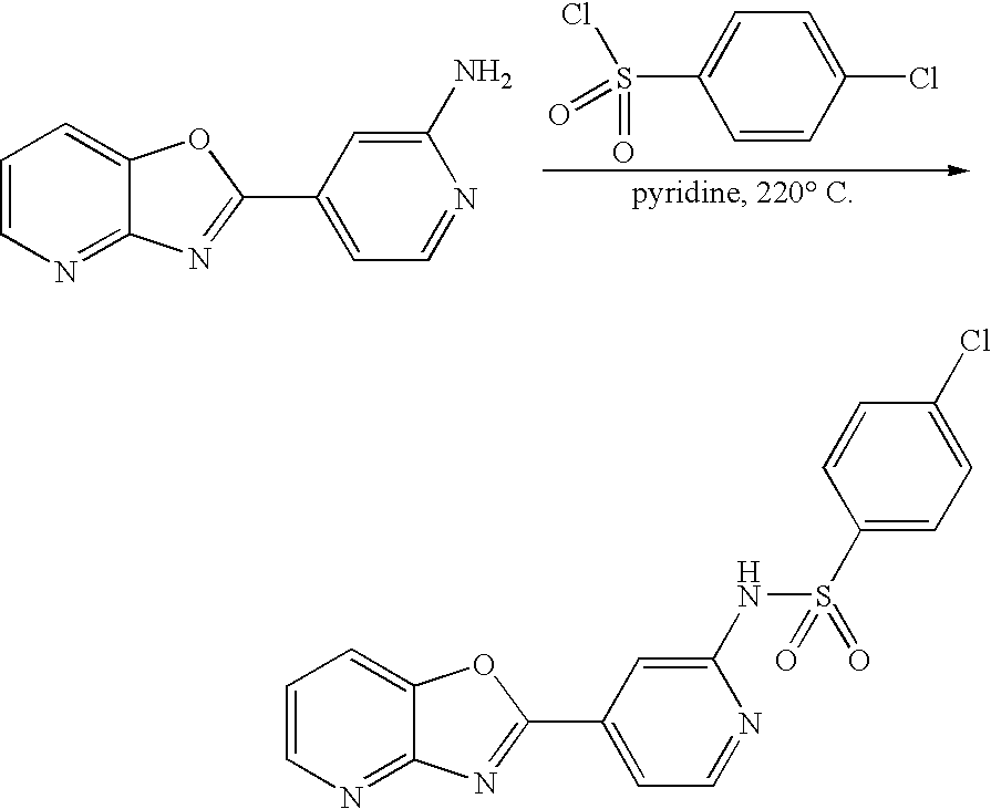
C1=CN=C2C(=C1)OC(C1=CC=NC(NS(C3=CC=C(Cl)C=C3)(=O)=O)=C1)=N2.C1=CN=C2C(=C1)OC(C1=CC=NC(N)=C1)=N2.C1=CC(Cl)=CC=C1S(Cl)(=O)=O
